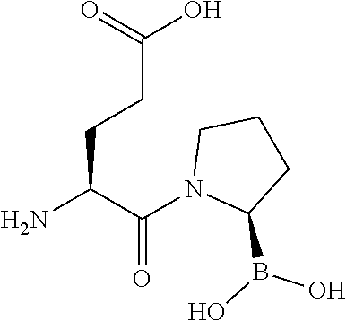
NC(C(N1C(B(O)O)CCC1)=O)CCC(O)=O
